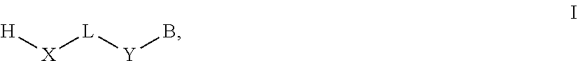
[H][X][L][Y]B
